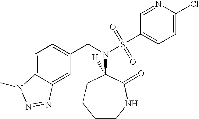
C12=CC=C(CN(C3([H])CCCCNC3=O)S(C3=CC=C(Cl)N=C3)(=O)=O)C=C1N=NN2C
